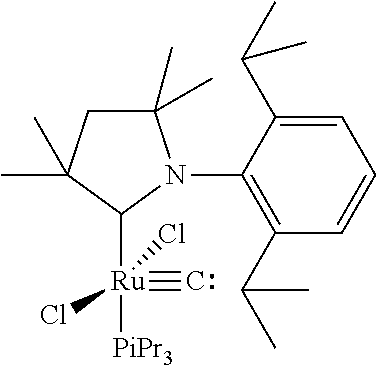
C1(C)(C)CC(C)(C)C([Ru](#C)(Cl)(Cl)[PiPr3])N1C1=C(C(C)C)C=CC=C1C(C)C
